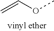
C=COC
